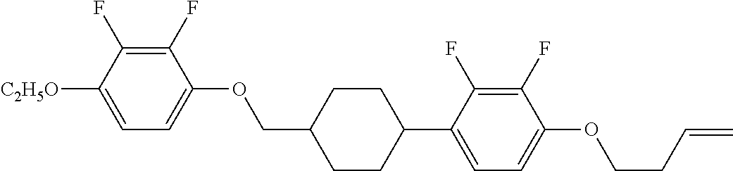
C1(F)=C(F)C([C2H5O])=CC=C1OCC1CCC(C2=CC=C(OCCC=C)C(F)=C2F)CC1
